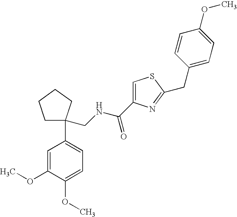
C1=C(OC)C(OC)=CC=C1C1(CNC(C2=CSC(CC3=CC=C(OC)C=C3)=N2)=O)CCCC1
